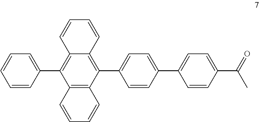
C12=C(C(C3=CC=C(C4=CC=C(C(=O)C)C=C4)C=C3)=C3C(=C1C1=CC=CC=C1)C=CC=C3)C=CC=C2
